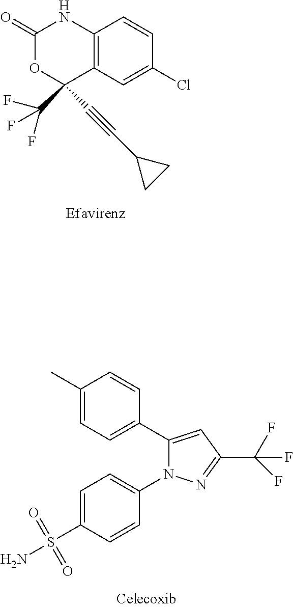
C1(=O)OC(C(F)(F)F)(C#CC2CC2)C2=C(N1)C=CC(Cl)=C2.C1(C)=CC=C(C2=CC(C(F)(F)F)=NN2C2=CC=C(S(N)(=O)=O)C=C2)C=C1
